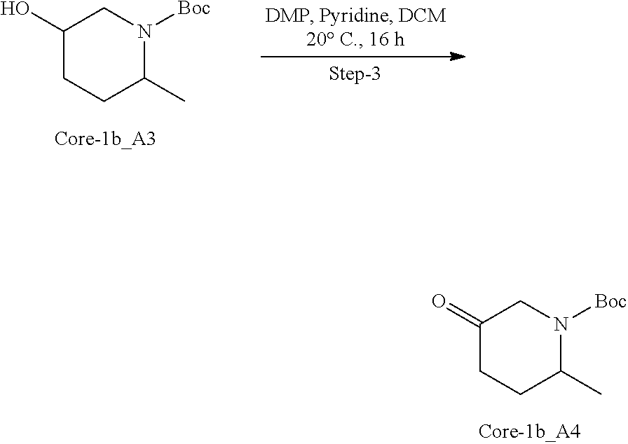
C1(=O)CCC(C)N([Boc])C1.C1(O)CCC(C)N([Boc])C1
